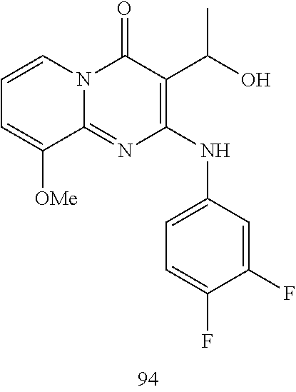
C1=CC=C([OMe])C2=NC(NC3=CC=C(F)C(F)=C3)=C(C(O)C)C(=O)N12
